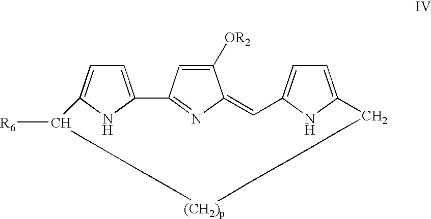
C1=C2NC(=C1)C([R6])CCCC[(CH2)p]CCCCCCC1=CC=C(N1)C=C1C([OR2])=CC2=N1
